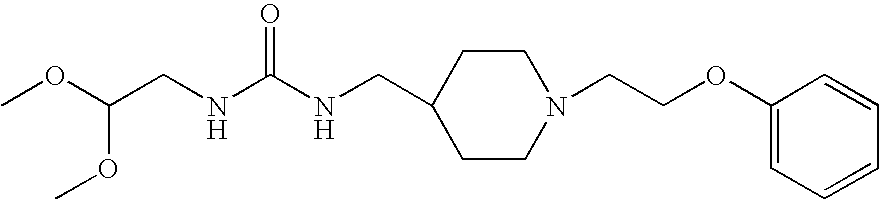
COC(OC)CNC(=O)NCC1CCN(CCOC2=CC=CC=C2)CC1
